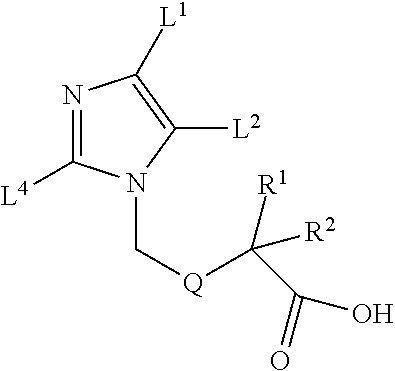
[L4]C1=NC([L1])=C([L2])N1C[Q]C(C(=O)O)([R1])[R2]
